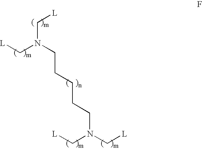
[L]CN(CCCCCN(C[L])C[L])C[L]
